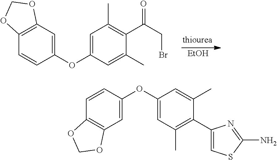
C1(OC2=CC(C)=C(C(CBr)=O)C(C)=C2)=CC2=C(C=C1)OCO2.[EtOH].C1(OC2=CC(C)=C(C3=CSC(N)=N3)C(C)=C2)=CC2=C(C=C1)OCO2
